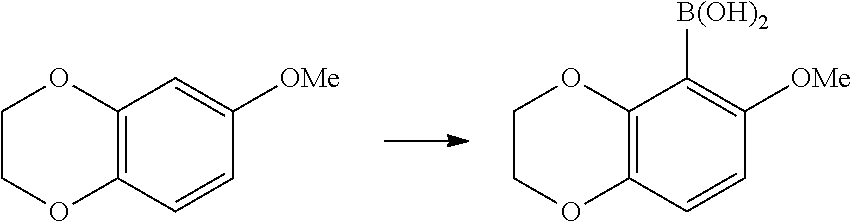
C12=C(C=CC([OMe])=C1)OCCO2.C12=C(C=CC([OMe])=C1[B(OH)2])OCCO2
